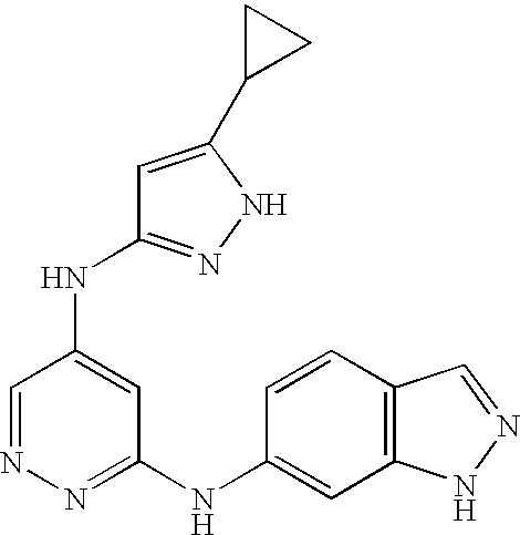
N1=CC(NC2=NNC(C3CC3)=C2)=CC(NC2=CC3=C(C=C2)C=NN3)=N1
